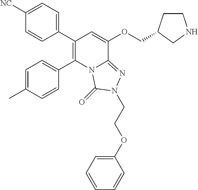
C1(C2=C(C3=CC=C(C)C=C3)N3C(=NN(CCOC4=CC=CC=C4)C3=O)C(OCC3CCNC3)=C2)=CC=C([NC])C=C1
